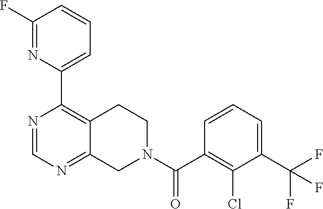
N1=CN=C2C(=C1C1=CC=CC(F)=N1)CCN(C(C1=C(Cl)C(C(F)(F)F)=CC=C1)=O)C2
